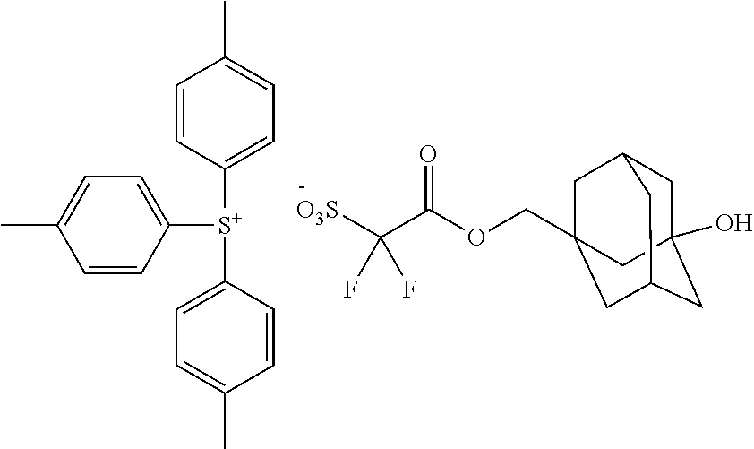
C1=CC([S+](C2=CC=C(C)C=C2)C2=CC=C(C)C=C2)=CC=C1C.C(C(OCC12CC3CC(O)(CC(C1)C3)C2)=O)(F)([O3S])F
